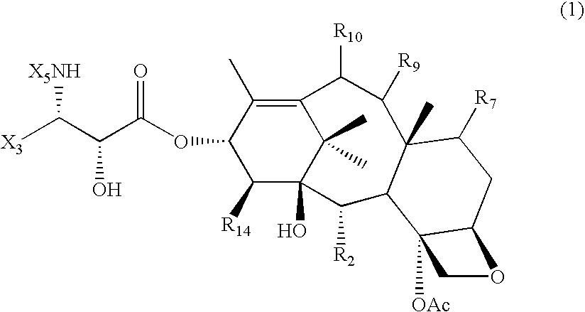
C12=C(C)C(OC(C(C([X3])[X5NH])O)=O)C([R14])C(O)(C1(C)C)C([R2])C1C(C)(C([R9])C2[R10])C([R7])CC2C1([OAc])CO2
